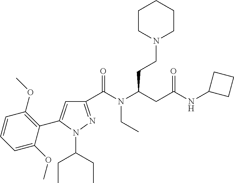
C1(C(N(C(CC(NC2CCC2)=O)CCN2CCCCC2)CC)=O)=NN(C(CC)CC)C(C2=C(OC)C=CC=C2OC)=C1
